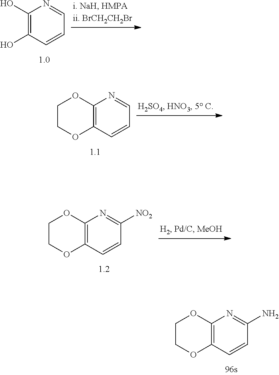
C1COC2=C(O1)N=C(N)C=C2.C1(O)=C(O)C=CC=N1.C1COC2=C(O1)N=CC=C2.C1COC2=C(O1)N=C([NO2])C=C2
